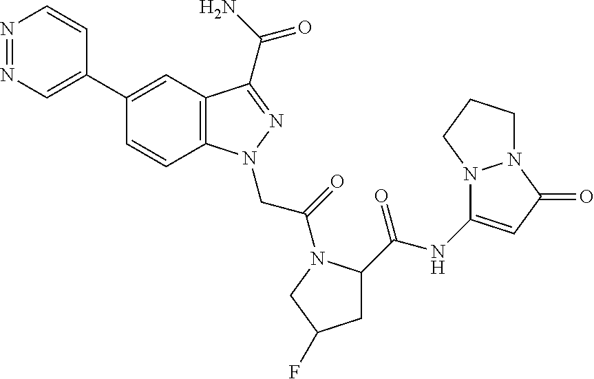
N1=NC=C(C2=CC3=C(C=C2)N(CC(=O)N2C(C(NC4=CC(=O)N5N4CCC5)=O)CC(F)C2)N=C3C(N)=O)C=C1
